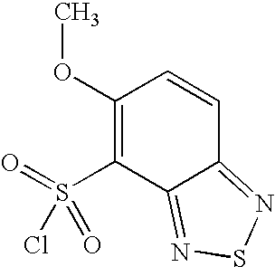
C1(OC)=C(S(=O)(Cl)=O)C2=NSN=C2C=C1
